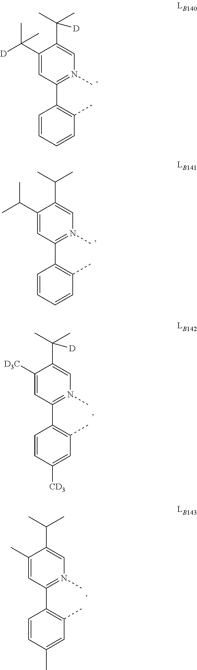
C1(C([D])(C)C)=CC(C2=C(C)C=CC=C2)=N(C)C=C1C(C)([D])C.C1(C(C)C)=CC(C2=C(C)C=CC=C2)=N(C)C=C1C(C)C.C1(C)=CC(C2=C(C)C=C(C)C=C2)=N(C)C=C1C(C)C.C1([D3C])=CC(C2=C(C)C=C([CD3])C=C2)=N(C)C=C1C(C)([D])C
